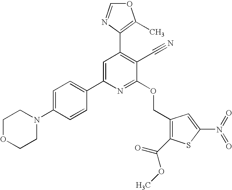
C1OCCN(C2=CC=C(C3=CC(C4=C(C)OC=N4)=C(C#N)C(OCC4=C(C(=O)OC)SC(N(=O)=O)=C4)=N3)C=C2)C1
